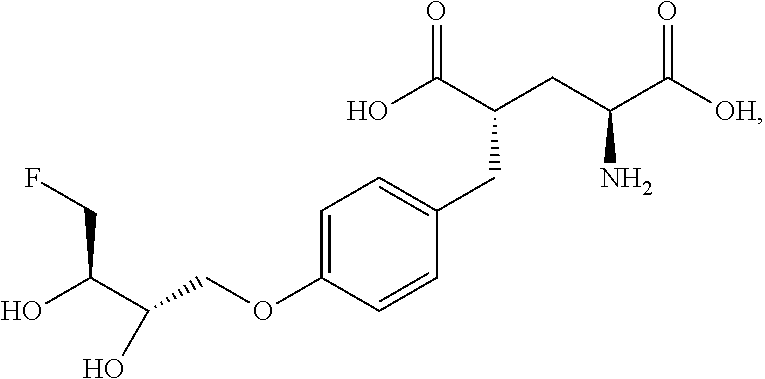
C1=CC(CC(C(O)=O)CC(C([OH])=O)N)=CC=C1OCC(C(O)CF)O
